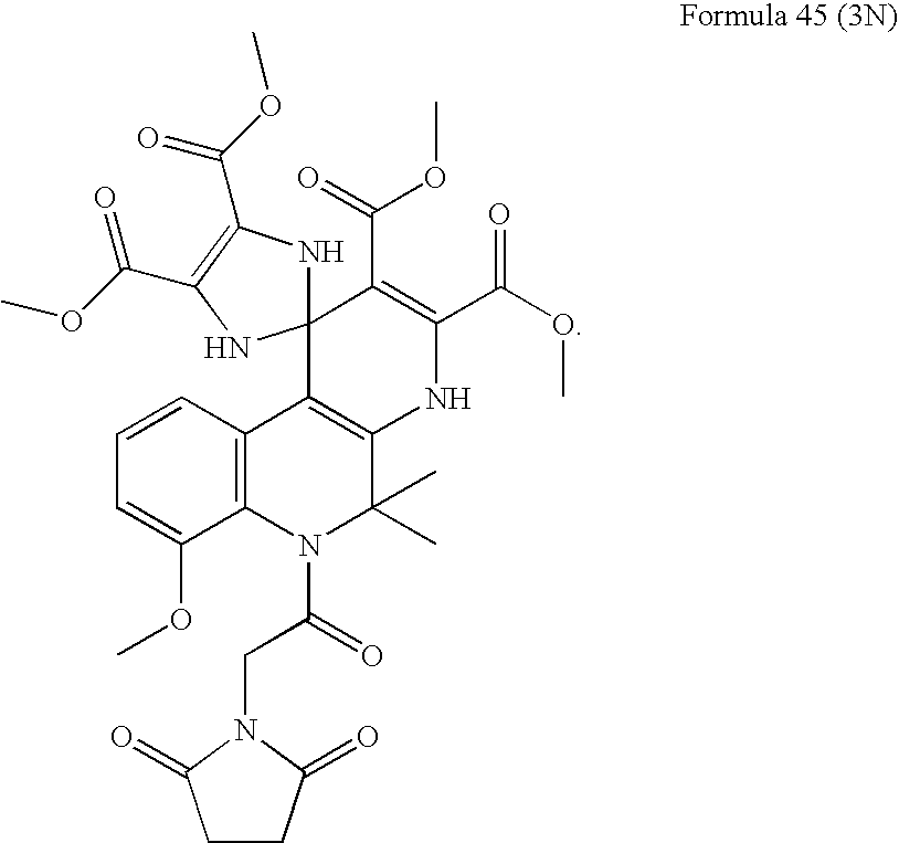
C12=C(NC(C(OC)=O)=C(C(=O)OC)C13NC(C(OC)=O)=C(C(OC)=O)N3)C(C)(C)N(C(=O)CN1C(=O)CCC1=O)C1=C2C=CC=C1OC
